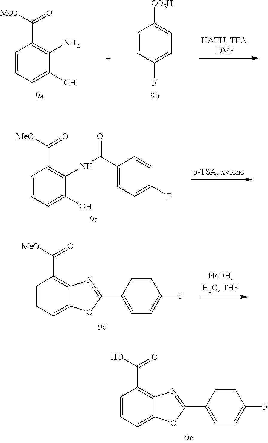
C1=CC=C2C(=C1C(O)=O)N=C(C1=CC=C(F)C=C1)O2.C1=CC=C(O)C(N)=C1C([MeO])=O.C1=CC(F)=CC=C1[CO2H].C1=CC=C(O)C(NC(=O)C2=CC=C(F)C=C2)=C1C([MeO])=O.C1=CC=C2C(=C1C([MeO])=O)N=C(C1=CC=C(F)C=C1)O2
